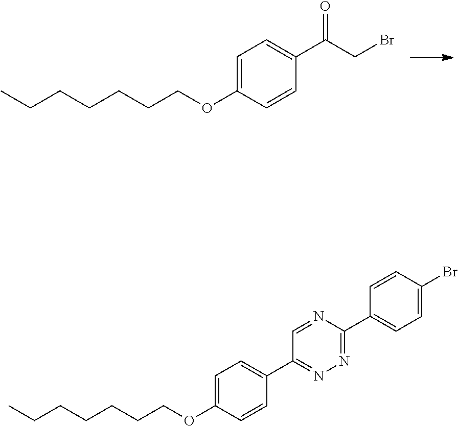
C1=C(OCCCCCCC)C=CC(C(CBr)=O)=C1.C1=C(OCCCCCCC)C=CC(C2=NN=C(C3=CC=C(Br)C=C3)N=C2)=C1
